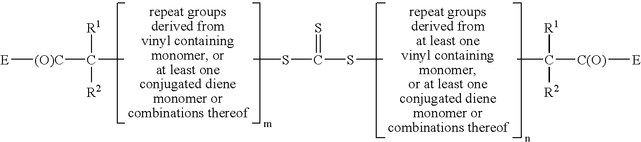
[(O)C](C([R1])([R2])C)[E].CSC(SC)=S.CC([C(O)][E])([R1])[R2]
